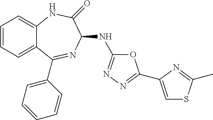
C1=CC=C2C(=C1)NC(=O)C(NC1=NN=C(C3=CSC(C)=N3)O1)N=C2C1=CC=CC=C1
